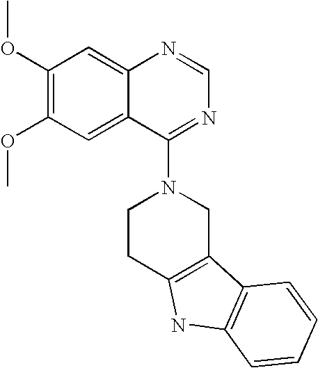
C12=CC(OC)=C(OC)C=C1C(N1CCC3=C(C1)C1=C(N3)C=CC=C1)=NC=N2
